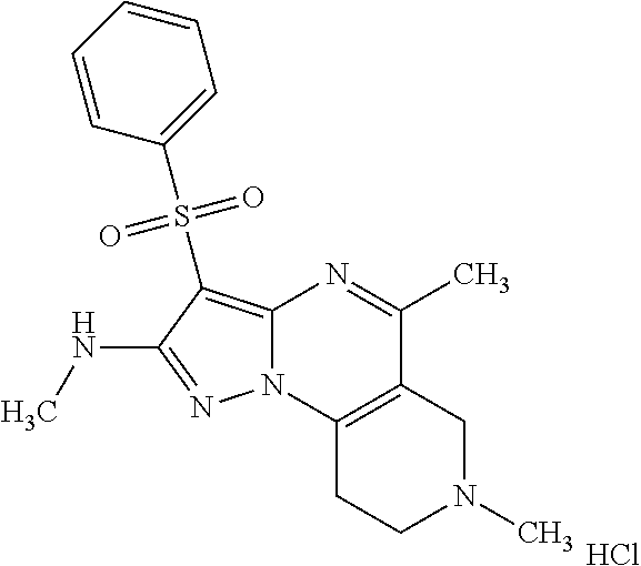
N1=C(NC)C(S(C2=CC=CC=C2)(=O)=O)=C2N1C1=C(C(C)=N2)CN(C)CC1.Cl
